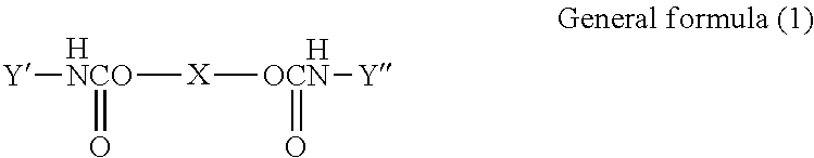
[Y][NCO]([X][OCN]([Y])=O)=O.[H].[H]
